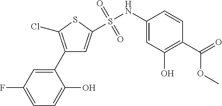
C1(C2=C(Cl)SC(S(NC3=CC(O)=C(C(=O)OC)C=C3)(=O)=O)=C2)=CC(F)=CC=C1O
